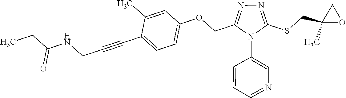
C1=C(C)C(C#CCNC(CC)=O)=CC=C1OCC1=NN=C(SCC2(C)OC2)N1C1=CN=CC=C1
